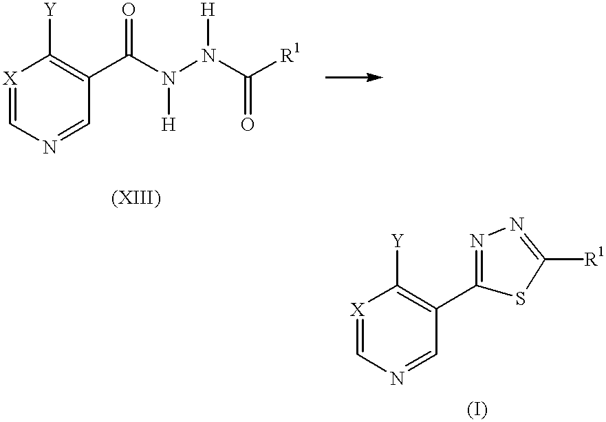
[X]1=CN=CC(C(N(N(C([R1])=O)[H])[H])=O)=C1[Y].[X]1=CN=CC(C2=NN=C([R1])S2)=C1[Y]
